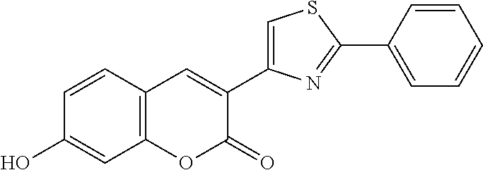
C12=C(C=CC(O)=C1)C=C(C1=CSC(C3=CC=CC=C3)=N1)C(=O)O2
